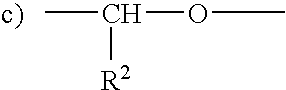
CC(OC)[R2].[c)]
